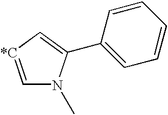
C1=CC(C2=C[*C]=CN2C)=CC=C1
